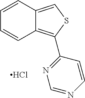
Cl.C1=CC2=CSC(C3=NC=NC=C3)=C2C=C1
